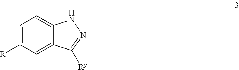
C1=C([R])C=C2C(=C1)NN=C2[Ry]
